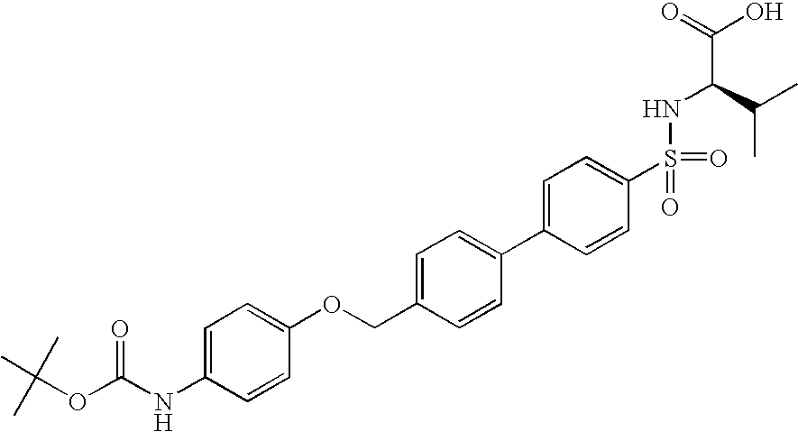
C1=C(NC(OC(C)(C)C)=O)C=CC(OCC2=CC=C(C3=CC=C(S(NC(C(C)C)C(=O)O)(=O)=O)C=C3)C=C2)=C1
